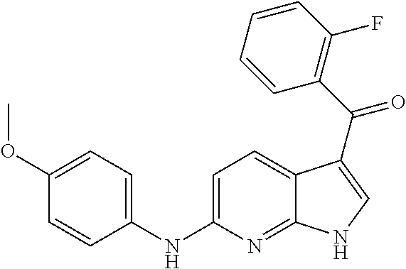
C1=C(NC2=CC=C(OC)C=C2)N=C2C(=C1)C(C(C1=C(F)C=CC=C1)=O)=CN2
